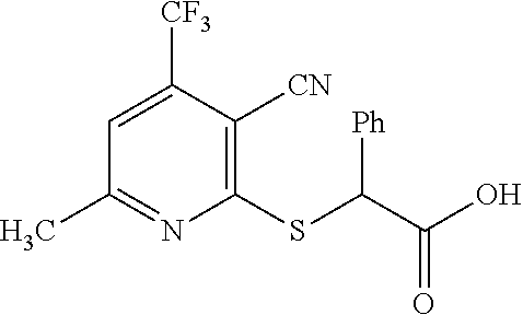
C1=C([CF3])C([CN])=C(SC(C(O)=O)[Ph])N=C1C
